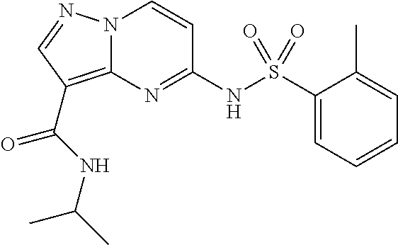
N(C1=NC2=C(C(=O)NC(C)C)C=NN2C=C1)S(C1=CC=CC=C1C)(=O)=O
